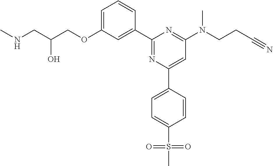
N(CC(COC1=CC=CC(C2=NC(C3=CC=C(S(=O)(=O)C)C=C3)=CC(N(CCC#N)C)=N2)=C1)O)C
